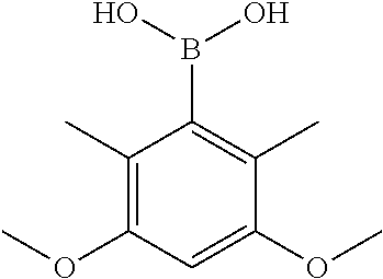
C1(C)=C(OC)C=C(OC)C(C)=C1B(O)O
